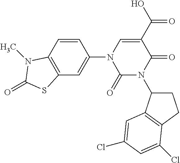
C1(=O)N(C2CCC3=C2C=C(Cl)C=C3Cl)C(=O)C(C(O)=O)=CN1C1=CC2=C(N(C)C(=O)S2)C=C1
